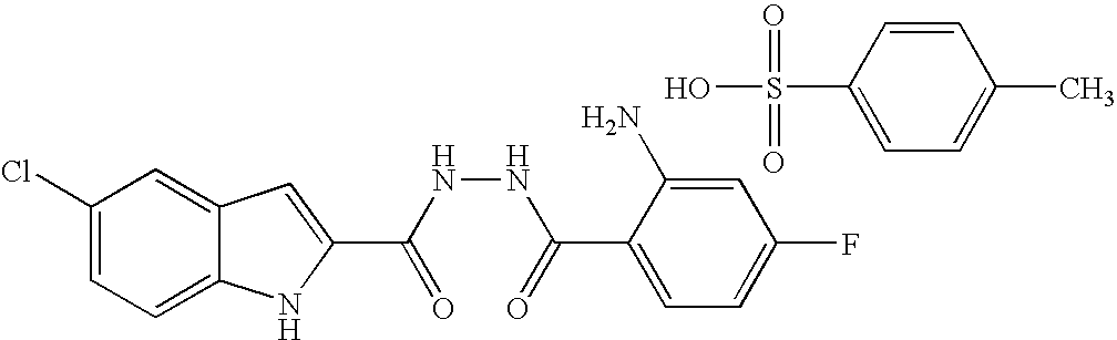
C1(Cl)=CC=C2C(=C1)C=C(C(NNC(C1=CC=C(F)C=C1N)=O)=O)N2.C1(S(O)(=O)=O)=CC=C(C)C=C1
